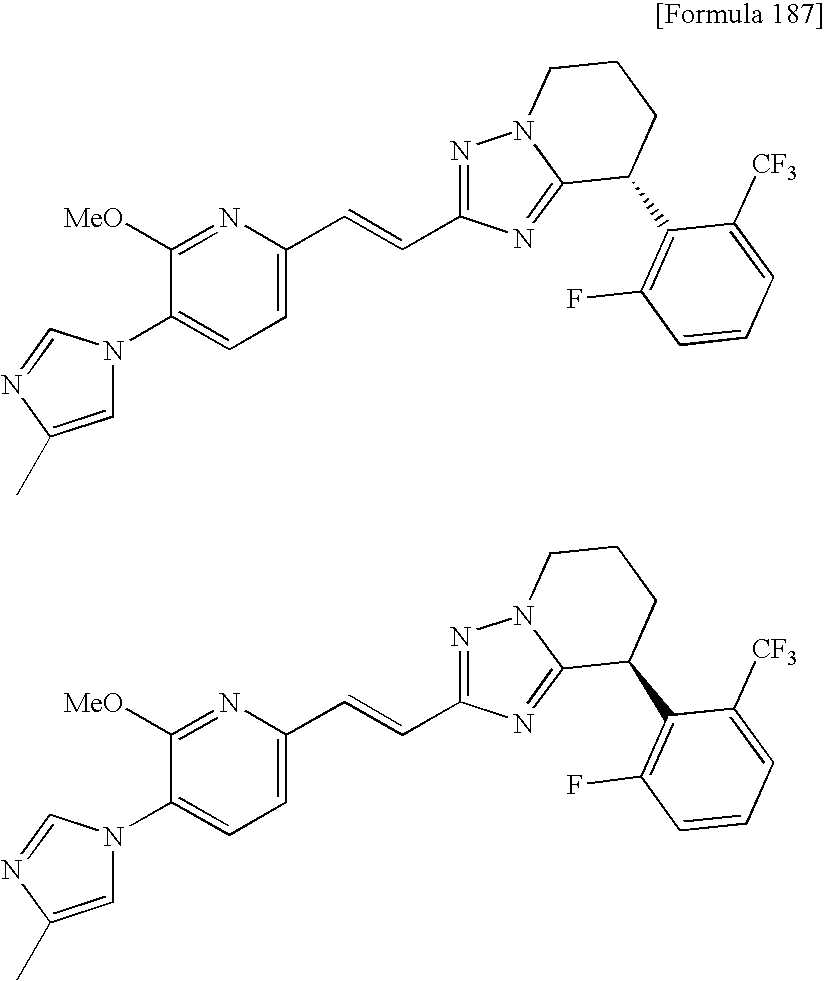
N1(C2=CC=C(C=CC3=NN4C(=N3)C(C3=C(F)C=CC=C3[CF3])CCC4)N=C2[MeO])C=C(C)N=C1.N1(C2=CC=C(C=CC3=NN4C(=N3)C(C3=C(F)C=CC=C3[CF3])CCC4)N=C2[MeO])C=C(C)N=C1
